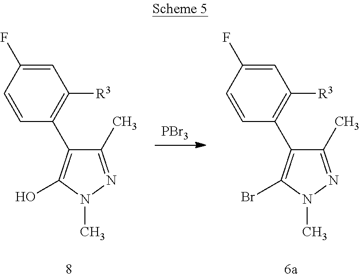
C1=C(F)C=CC(C2=C(O)N(C)N=C2C)=C1[R3].[PBr3].C1=C(F)C=CC(C2=C(Br)N(C)N=C2C)=C1[R3]
